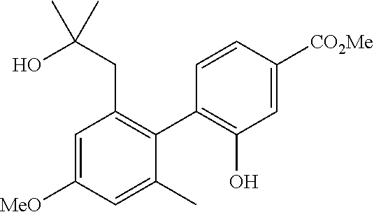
C1=C([MeO])C=C(C)C(C2=C(O)C=C([CO2Me])C=C2)=C1CC(O)(C)C
